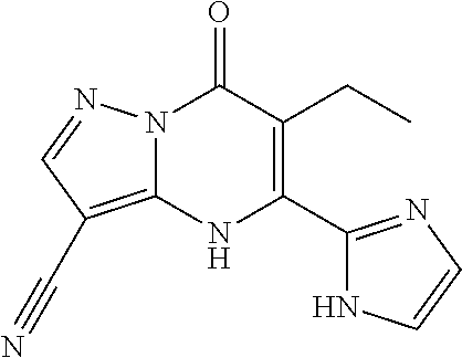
N12C(=C(C#N)C=N1)NC(C1=NC=CN1)=C(CC)C2=O
